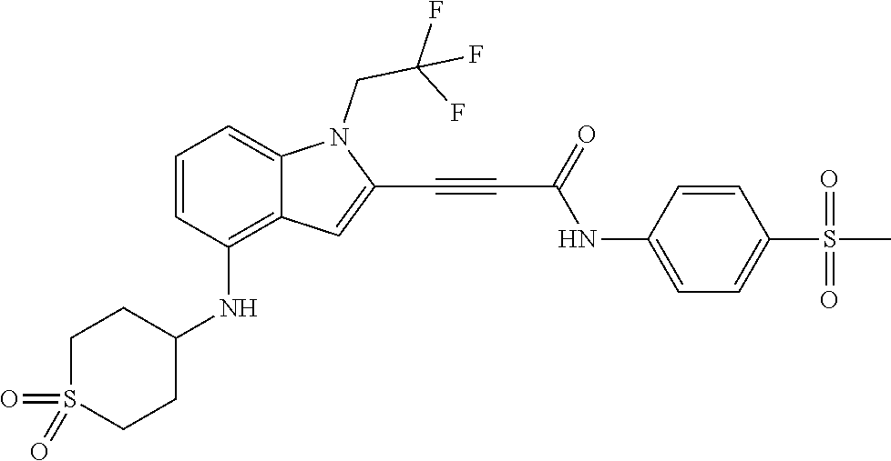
C1=C(NC(C#CC2=CC3=C(NC4CCS(=O)(=O)CC4)C=CC=C3N2CC(F)(F)F)=O)C=CC(S(C)(=O)=O)=C1
